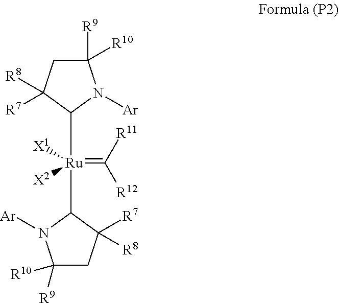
C1([R9])([R10])CC([R7])([R8])C([Ru](=C([R11])[R12])([X1])([X2])C2N([Ar])C([R9])([R10])CC2([R7])[R8])N1[Ar]
